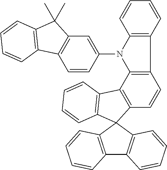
C1=CC(N2C3=C(C4=C2C2=C(C=C4)C4(C5=C2C=CC=C5)C2=C(C5=C4C=CC=C5)C=CC=C2)C=CC=C3)=CC2=C1C1=C(C2(C)C)C=CC=C1
